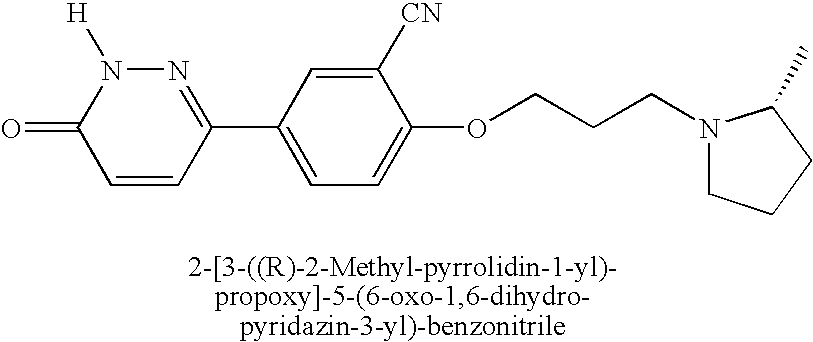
C1([CN])=CC(C2=NN([H])C(=O)C=C2)=CC=C1OCCCN1CCCC1C
